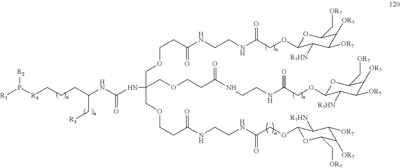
O(C1OC(C[OR7])C([OR7])C([OR7])C1[R7HN])CC(NCCNC(CCOCC(COCCC(NCCNC(=O)COC1OC(C[OR7])C([OR7])C([OR7])C1[R7HN])=O)(COCCC(=O)NCCNC(COC1OC(C[OR7])C([OR7])C([OR7])C1[R7HN])=O)NC(NC(CCC[R4]P([R1])[R2])C[R3])=O)=O)=O
